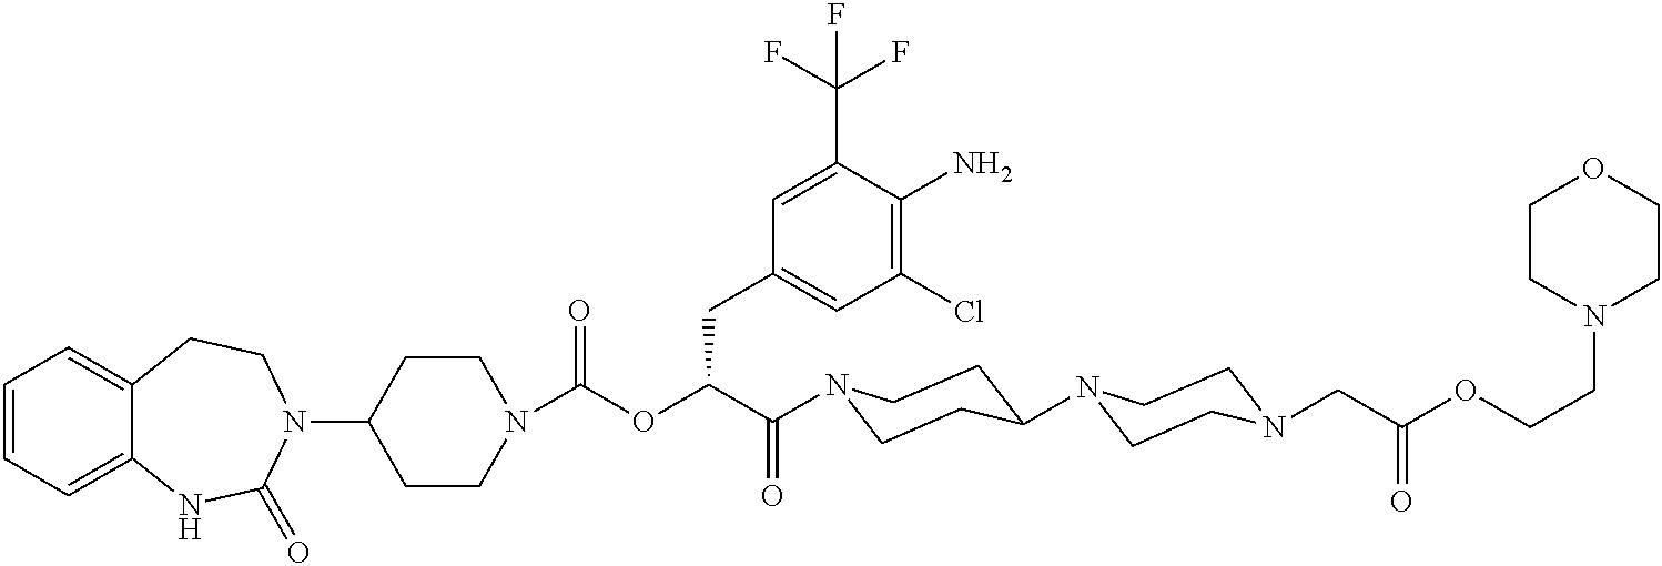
C1(N2CCC3=CC=CC=C3NC2=O)CCN(C(OC(C(=O)N2CCC(N3CCN(CC(OCCN4CCOCC4)=O)CC3)CC2)CC2=CC(Cl)=C(N)C(C(F)(F)F)=C2)=O)CC1
